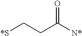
C([*S])CC([N*])=O
